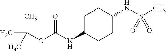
C1C(NC(OC(C)(C)C)=O)CCC(NS(C)(=O)=O)C1
